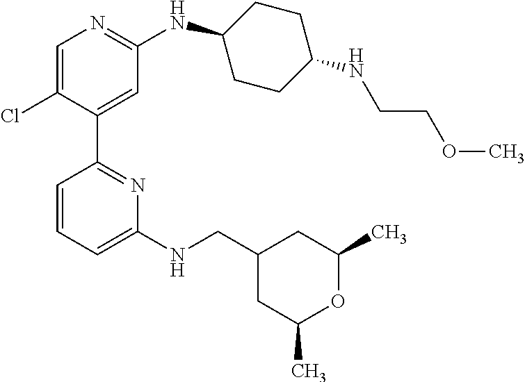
C1=C(Cl)C(C2=NC(NCC3CC(C)OC(C)C3)=CC=C2)=CC(NC2CCC(NCCOC)CC2)=N1
